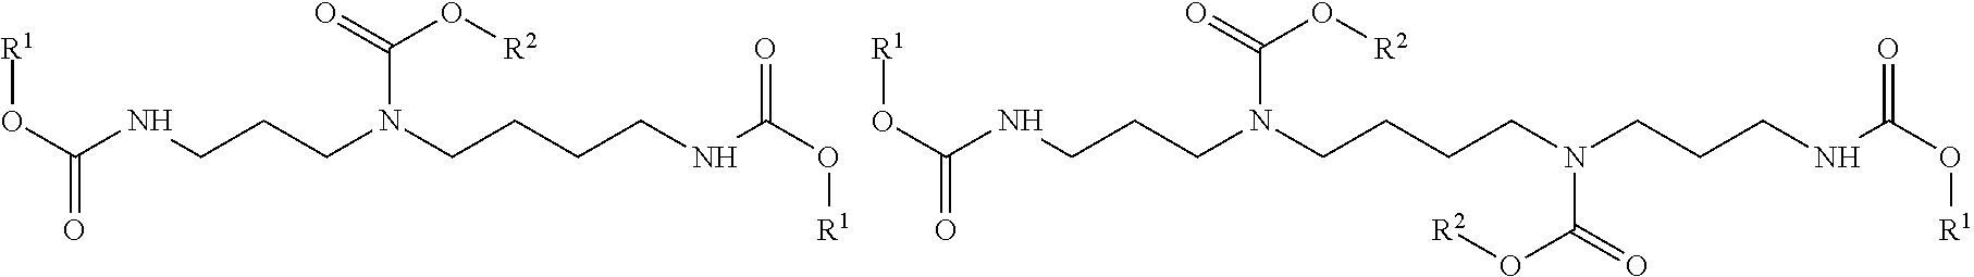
C(NCCCN(CCCCNC(O[R1])=O)C(=O)O[R2])(O[R1])=O.C(NCCCN(CCCCN(CCCNC(O[R1])=O)C(=O)O[R2])C(=O)O[R2])(O[R1])=O
